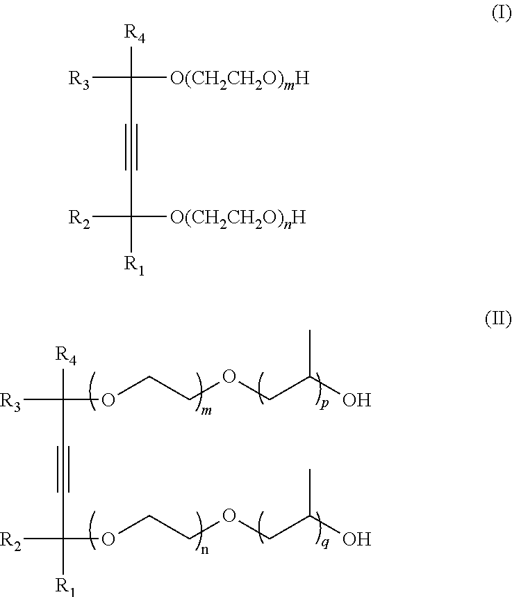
[R4]C(C#CC([R1])(OCCOCC(O)C)[R2])(OCCOCC(O)C)[R3].[R4]C(C#CC([R1])([O(CH2CH2O)nH])[R2])([O(CH2CH2O)mH])[R3]
